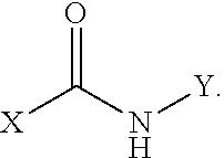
O=C(N[Y])[X]
